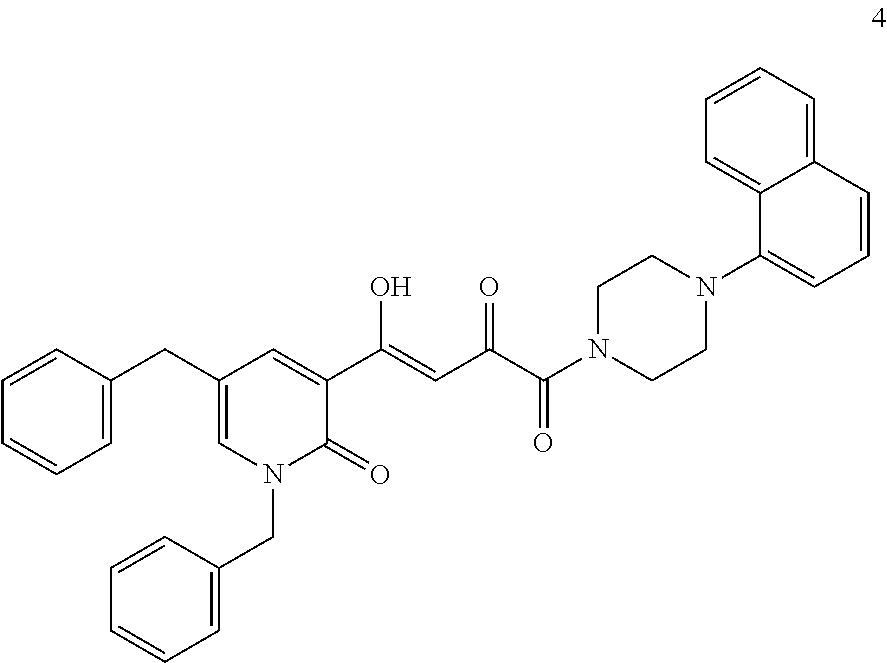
C1=C(CC2=CN(CC3=CC=CC=C3)C(=O)C(C(O)=CC(=O)C(=O)N3CCN(C4=CC=CC5=CC=CC=C45)CC3)=C2)C=CC=C1
